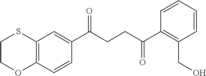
C1(C(CCC(C2=C(CO)C=CC=C2)=O)=O)=CC2=C(C=C1)OCCS2
